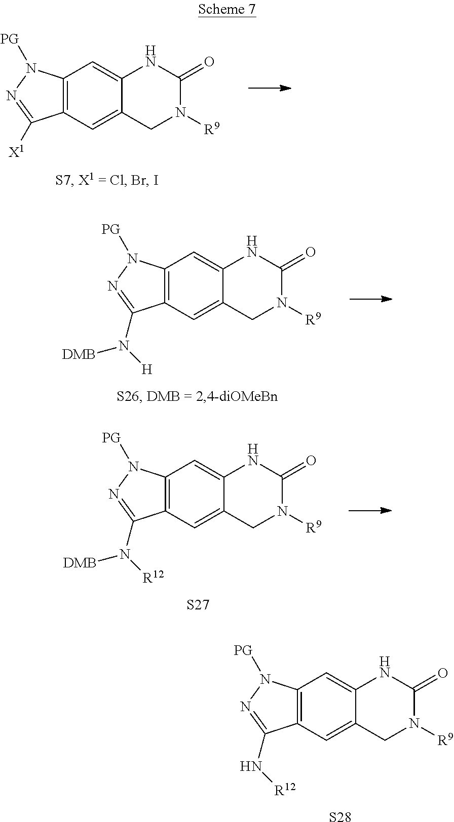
C12=C(C=C3C(=C1)NC(=O)N([R9])C3)C([X1])=NN2[PG].C12=C(C=C3C(=C1)NC(=O)N([R9])C3)C(N([DMB])[H])=NN2[PG].C12=C(C=C3C(=C1)NC(=O)N([R9])C3)C(N([DMB])[R12])=NN2[PG].[S27].C12=C(C=C3C(=C1)NC(=O)N([R9])C3)C(N[R12])=NN2[PG].[S28]
